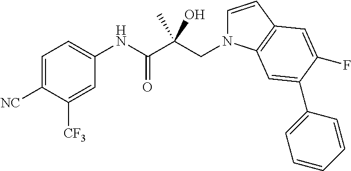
C1=C([NC])C([CF3])=CC(NC(C(CN2C=CC3=C2C=C(C2=CC=CC=C2)C(F)=C3)(C)O)=O)=C1
